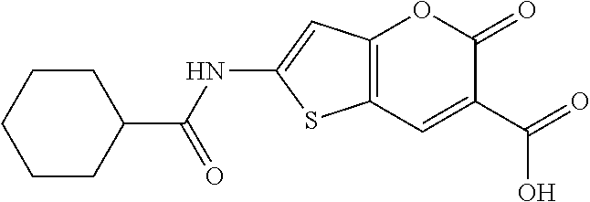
C12=C(C=C(C(O)=O)C(=O)O1)SC(NC(C1CCCCC1)=O)=C2
